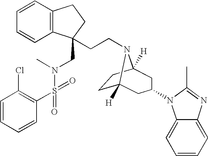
C(CN1C2([H])CCC1([H])CC(N1C3=CC=CC=C3N=C1C)C2)C1(CN(S(C2=C(Cl)C=CC=C2)(=O)=O)C)C2=C(C=CC=C2)CC1
